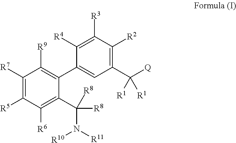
C1([R7])=C([R5])C([R6])=C(C([R8])([R8])N([R11])[R10])C(C2=CC(C([Q])([R1])[R1])=C([R2])C([R3])=C2[R4])=C1[R9]
